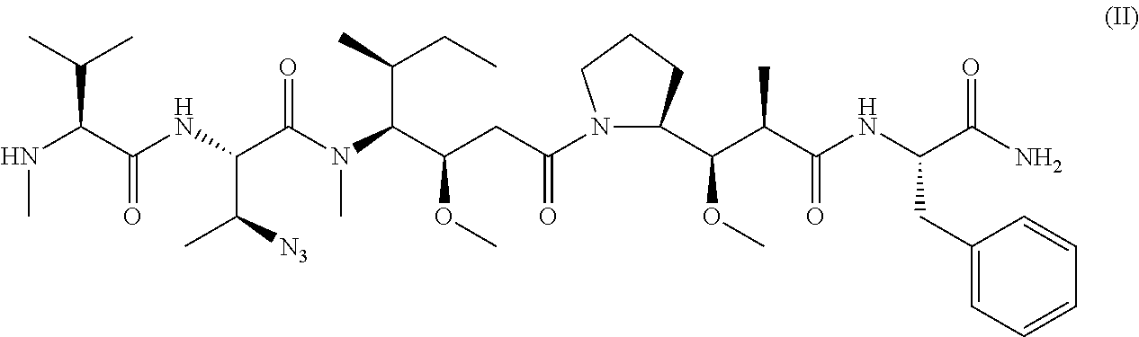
C(C(C(NC(C(N(C(C(CC(N1C(C(C(C(NC(C(N)=O)CC2=CC=CC=C2)=O)C)OC)CCC1)=O)OC)C(C)CC)C)=O)C([N3])C)=O)NC)(C)C
